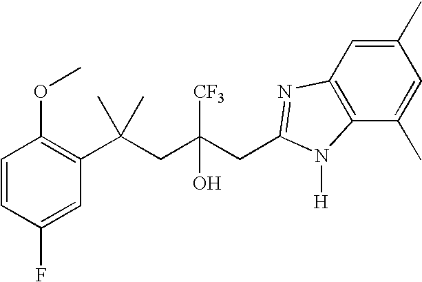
C1(F)=CC(C(CC(CC2=NC3=C(C(C)=CC(C)=C3)N2[H])([CF3])O)(C)C)=C(OC)C=C1
